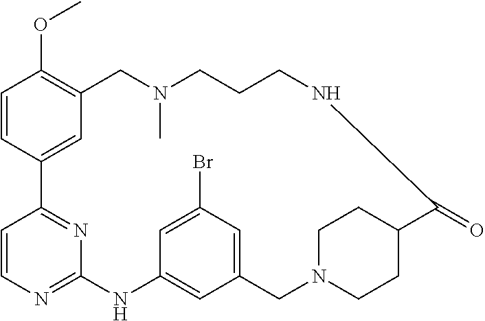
C1=CC2=CC(=C1OC)CN(C)CCCNC(=O)C1CCN(CC3=CC(Br)=CC(=C3)NC3=NC=CC2=N3)CC1
